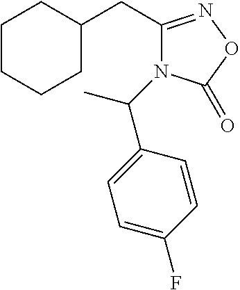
C1CCCC(CC2=NOC(=O)N2C(C2=CC=C(F)C=C2)C)C1
